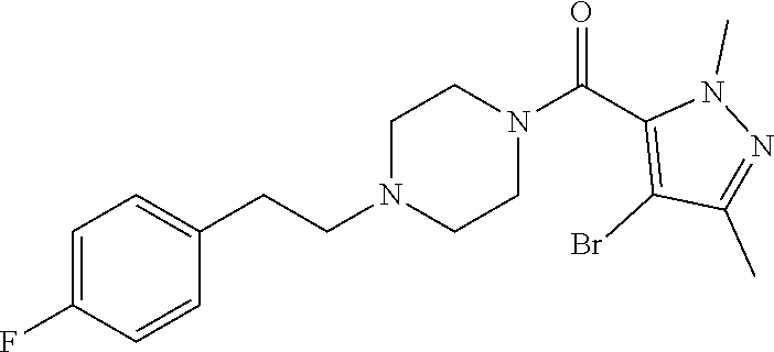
C1=C(F)C=CC(CCN2CCN(C(C3=C(Br)C(C)=NN3C)=O)CC2)=C1
